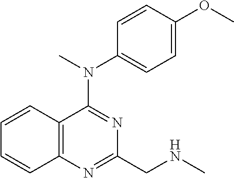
C1=CC2=C(C=C1)N=C(CNC)N=C2N(C)C1=CC=C(OC)C=C1
